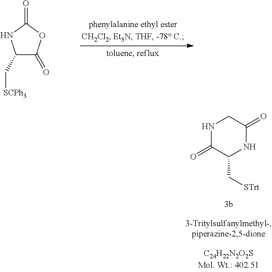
N1C(=O)C(C[STrt])NC(=O)C1.C1(C[SCPh3])C(=O)OC(=O)N1
